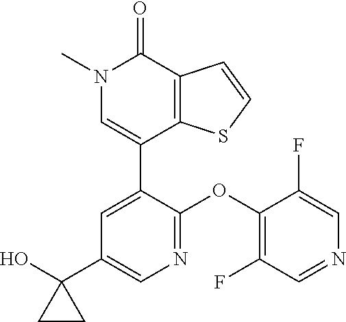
C1=CSC2=C1C(=O)N(C)C=C2C1=CC(C2(O)CC2)=CN=C1OC1=C(F)C=NC=C1F
